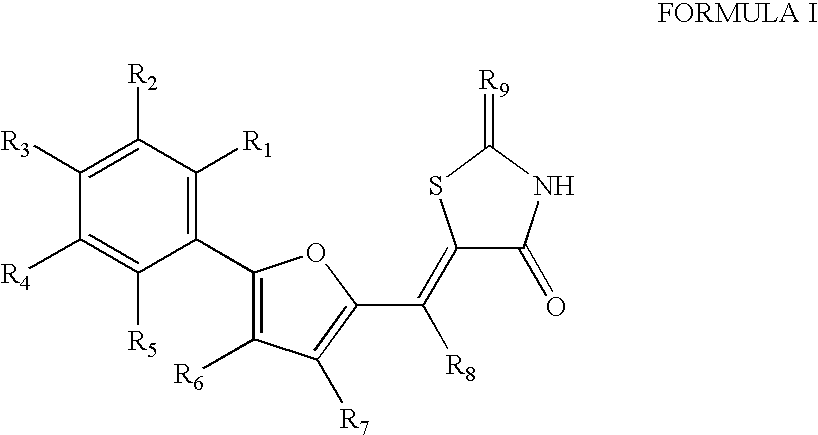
C1([R3])=C([R2])C([R1])=C(C2=C([R6])C([R7])=C(C(=C3C(=O)NC(=[R9])S3)[R8])O2)C([R5])=C1[R4]
